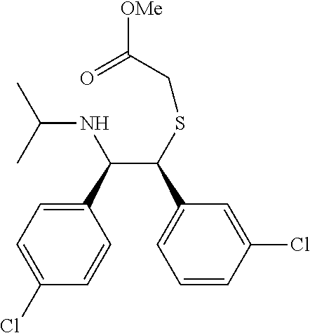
C1(C(NC(C)C)C(C2=CC=CC(Cl)=C2)SCC([OMe])=O)=CC=C(Cl)C=C1
